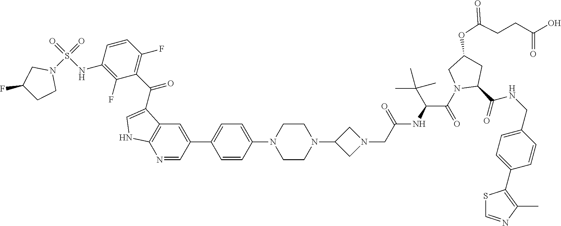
N1=CC(C2=CC=C(N3CCN(C4CN(CC(NC(C(N5C(C(=O)NCC6=CC=C(C7=C(C)N=CS7)C=C6)CC(OC(CCC(O)=O)=O)C5)=O)C(C)(C)C)=O)C4)CC3)C=C2)=CC2=C1NC=C2C(C1=C(F)C=CC(NS(=O)(N2CC(F)CC2)=O)=C1F)=O
